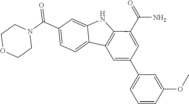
C12=C(C=C(C3=CC=CC(OC)=C3)C=C1C(=O)N)C1=CC=C(C(N3CCOCC3)=O)C=C1N2
